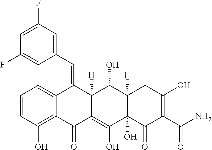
C1=CC(O)=C2C(=C1)C(=CC1=CC(F)=CC(F)=C1)C1([H])C(=C(O)C3(O)C([H])(C1O)CC(O)=C(C(N)=O)C3=O)C2=O
